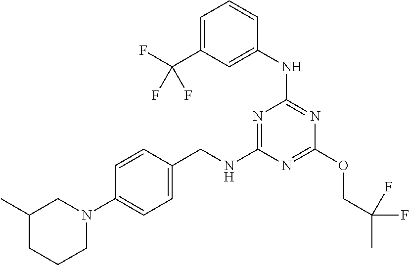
C1(C)CCCN(C2=CC=C(CNC3=NC(NC4=CC(C(F)(F)F)=CC=C4)=NC(OCC(C)(F)F)=N3)C=C2)C1
